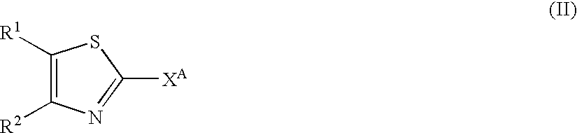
C1([R1])=C([R2])N=C([XA])S1
